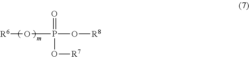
[R6]OP(O[R8])(O[R7])=O
